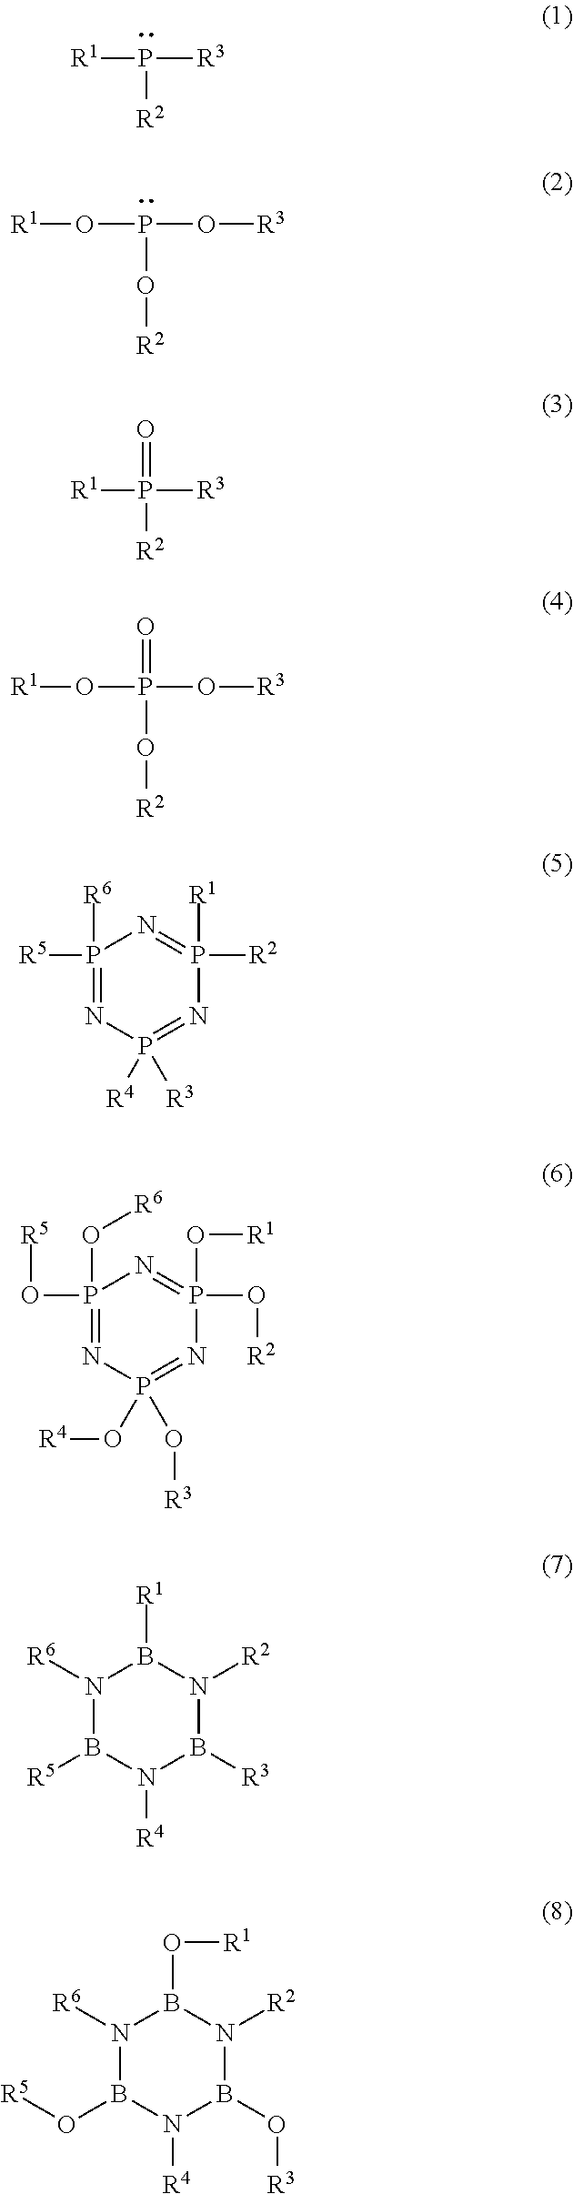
[R1]P([R3])[R2].[R1]OP(O[R3])O[R2].[R1]P([R3])([R2])=O.[R1]OP(O[R3])(O[R2])=O.P1([R5])([R6])=NP([R4])([R3])=NP([R2])([R1])=N1.P1(O[R5])(O[R6])=NP(O[R4])(O[R3])=NP(O[R2])(O[R1])=N1.N1([R6])B([R5])N([R4])B([R3])N([R2])B1[R1].N1([R6])B(O[R5])N([R4])B(O[R3])N([R2])B1O[R1]
